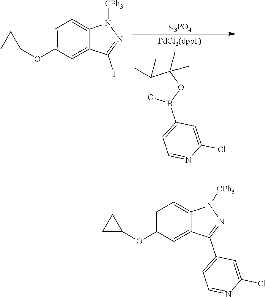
C1=C(OC2CC2)C=C2C(=C1)N([CPh3])N=C2I.[K3PO4].C1(C)(C)OB(C2=CC=NC(Cl)=C2)OC1(C)C.C1=C(OC2CC2)C=C2C(=C1)N([CPh3])N=C2C1=CC=NC(Cl)=C1
